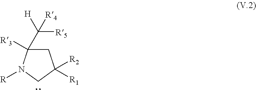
C1C([R3])(C([R5])([H])[R4])N([R])CC1([R2])[R1]
